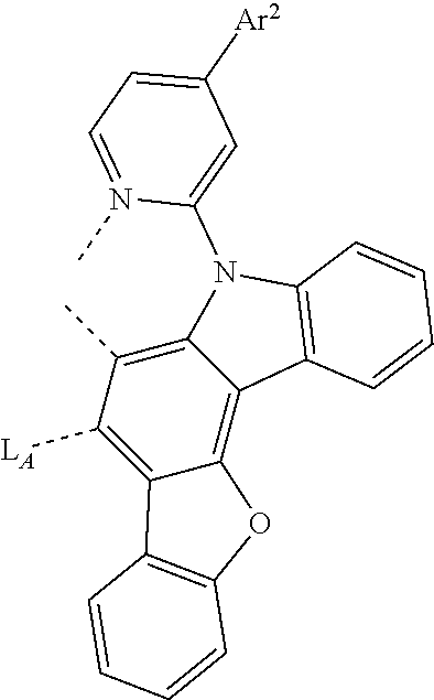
C12=C(C)C([LA])=C3C(=C1C1=C(N2C2=CC([Ar2])=CC=N2C)C=CC=C1)OC1=C3C=CC=C1
